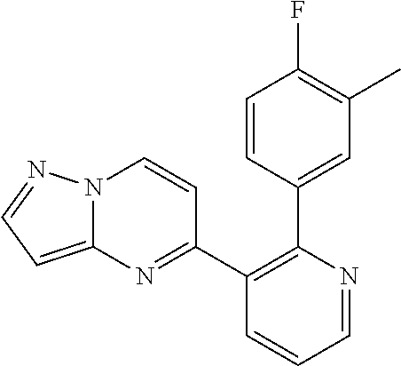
C1=CC(C2=C(C3=NC4=CC=NN4C=C3)C=CC=N2)=CC(C)=C1F
